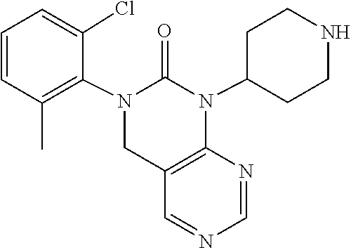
N1=CC2=C(N=C1)N(C1CCNCC1)C(=O)N(C1=C(C)C=CC=C1Cl)C2
